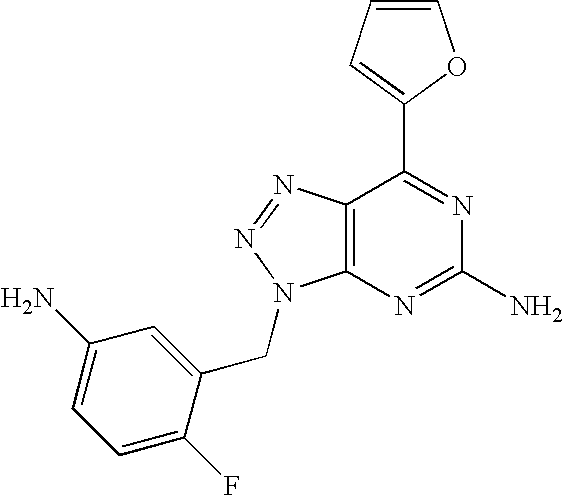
C1=CC=C(C2=NC(N)=NC3=C2N=NN3CC2=CC(N)=CC=C2F)O1
